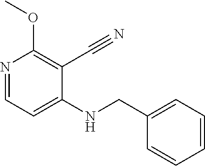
N1=CC=C(NCC2=CC=CC=C2)C(C#N)=C1OC
